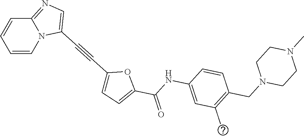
C1=CC2=NC=C(C#CC3=CC=C(C(NC4=CC(C)=C(CN5CCN(C)CC5)C=C4)=O)O3)N2C=C1
